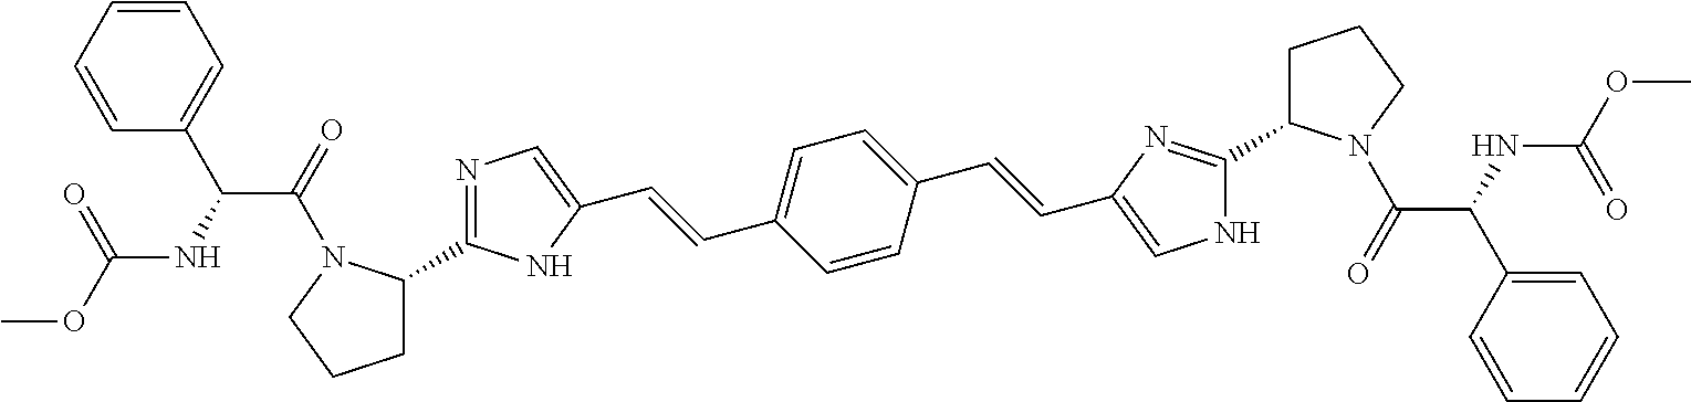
C1=CC(C=CC2=CNC(C3CCCN3C(=O)C(NC(OC)=O)C3=CC=CC=C3)=N2)=CC=C1C=CC1=CN=C(C2CCCN2C(=O)C(NC(OC)=O)C2=CC=CC=C2)N1
